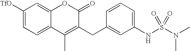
C1([TfO])=CC=C2C(=C1)OC(=O)C(CC1=CC(NS(N(C)C)(=O)=O)=CC=C1)=C2C
